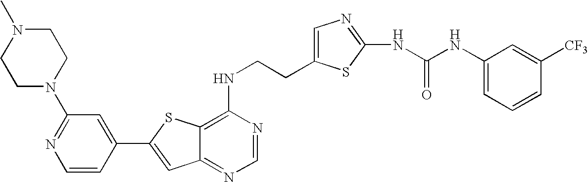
C12=NC=NC(NCCC3=CN=C(NC(NC4=CC=CC([CF3])=C4)=O)S3)=C1SC(C1=CC(N3CCN(C)CC3)=NC=C1)=C2
